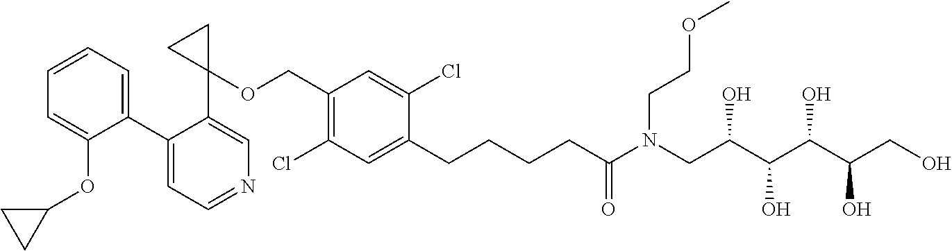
C1(C2=CC=CC=C2OC2CC2)=CC=NC=C1C1(OCC2=C(Cl)C=C(CCCCC(=O)N(CC(C(O)C(O)C(O)CO)O)CCOC)C(Cl)=C2)CC1
